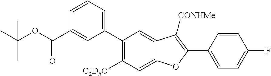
C12=CC(C3=CC=CC(C(OC(C)(C)C)=O)=C3)=C([C2D5O])C=C1OC(C1=CC=C(F)C=C1)=C2[CONHMe]
